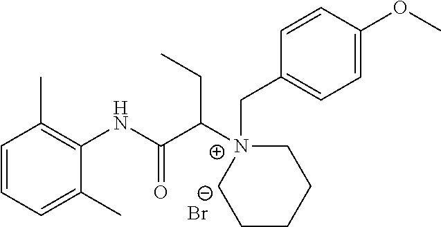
C1=CC=C(C)C(NC(C([N+]2(CC3=CC=C(OC)C=C3)CCCCC2)CC)=O)=C1C.[Br-]
